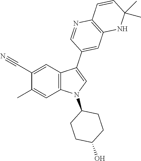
C12=C(C=C(C#N)C(C)=C1)C(C1=CC3=C(N=C1)C=CC(C)(C)N3)=CN2C1CCC(O)CC1
